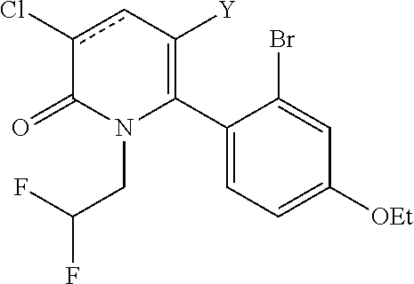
C1(C2=C([Y])cc(Cl)C(=O)N2CC(F)F)=CC=C([OEt])C=C1Br
